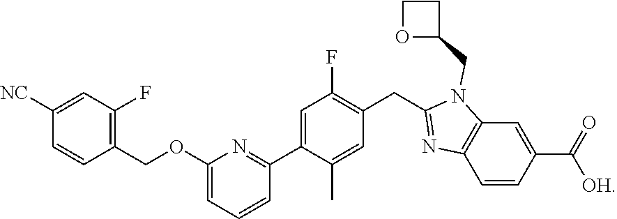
C1(OCC2=C(F)C=C([NC])C=C2)=CC=CC(C2=CC(F)=C(CC3=NC4=C(N3CC3CCO3)C=C(C(=O)[OH])C=C4)C=C2C)=N1
